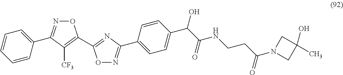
C1=CC=CC(C2=NOC(C3=NC(C4=CC=C(C(C(NCCC(N5CC(O)(C)C5)=O)=O)O)C=C4)=NO3)=C2[CF3])=C1
